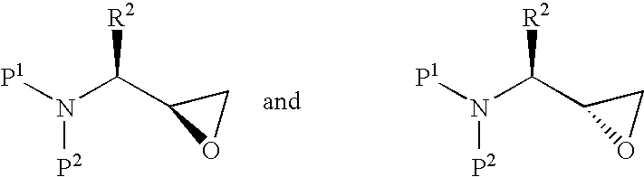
[P1]N([P2])C([R2])C1OC1.[P1]N([P2])C([R2])C1OC1
